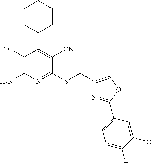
C1([NC])=C(N)N=C(SCC2=COC(C3=CC=C(F)C(C)=C3)=N2)C([CN])=C1C1CCCCC1
